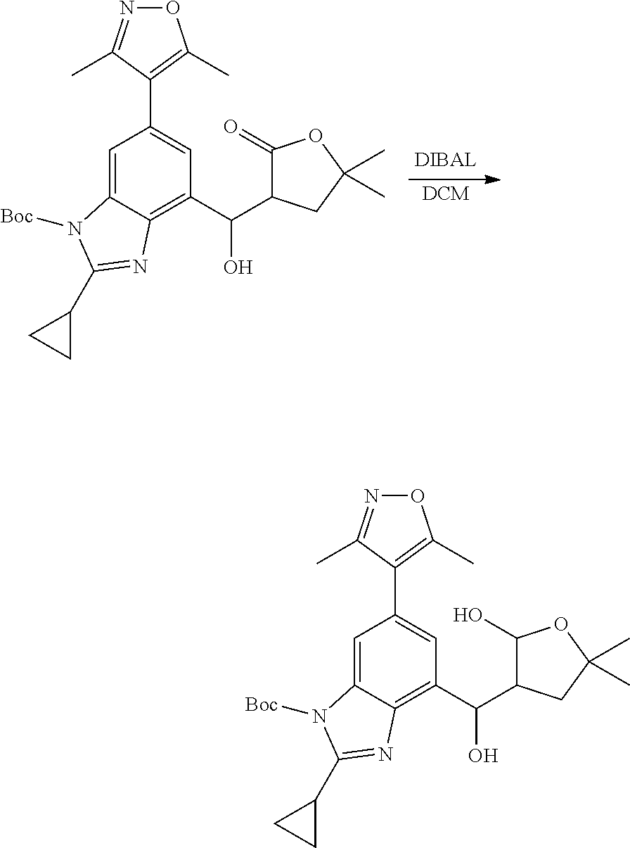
[DCM].C12=CC(C3=C(C)ON=C3C)=CC(C(C3C(=O)OC(C)(C)C3)O)=C1N=C(C1CC1)N2[Boc].C12=CC(C3=C(C)ON=C3C)=CC(C(C3C(O)OC(C)(C)C3)O)=C1N=C(C1CC1)N2[Boc]
